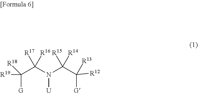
C(C(N(C([R15])([R14])C([G])([R13])[R12])[U])([R17])[R16])([R19])([G])[R18]
